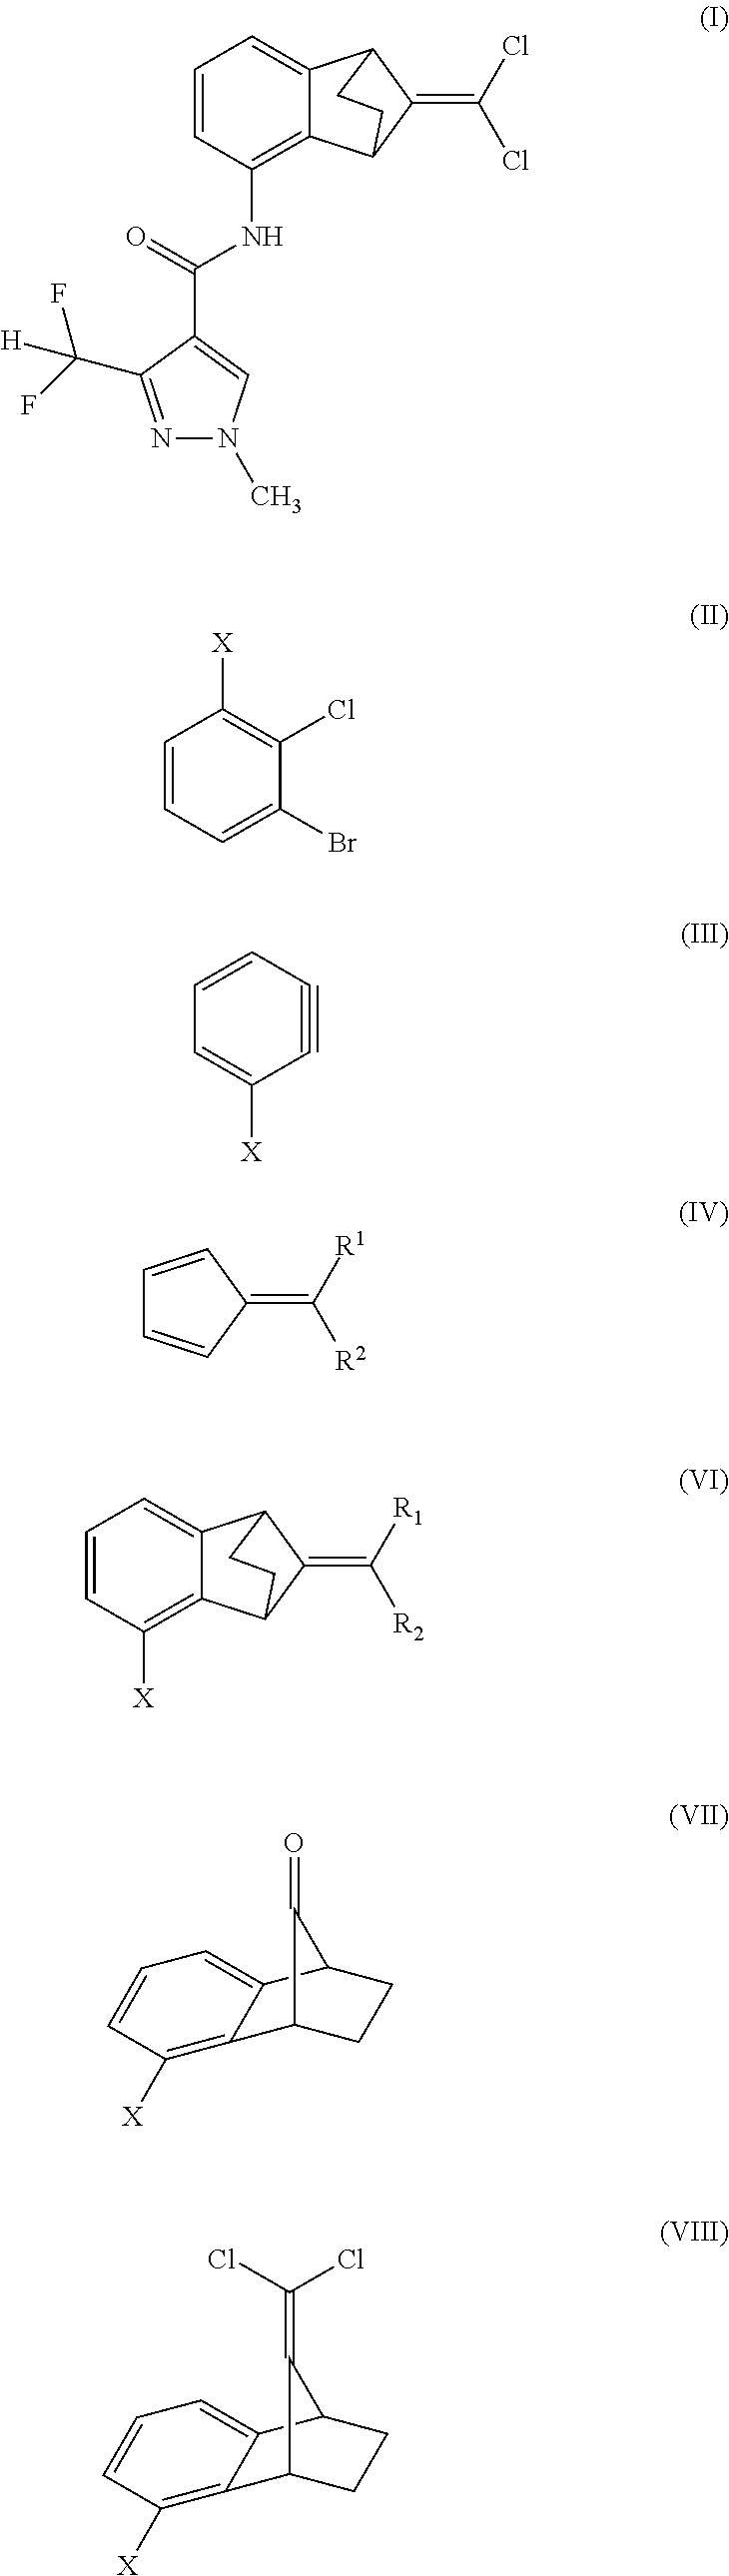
C12=C([X])C=CC=C1C1CCC2C1=O.C1=C([X])C#CC=C1.C12=C([X])C=CC=C1C1CCC2C1=C(Cl)Cl.C1=CC([X])=C2C(=C1)C1C(=C([R1])[R2])C2CC1.C1=CC(=C([R1])[R2])C=C1.C1=CC=C(Br)C(Cl)=C1[X].C1=CC(NC(C2=CN(C)N=C2C(F)(F)[H])=O)=C2C(=C1)C1C(=C(Cl)Cl)C2CC1
